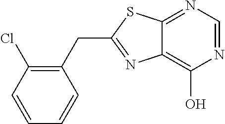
C1(CC2=NC3=C(O)N=CN=C3S2)=C(Cl)C=CC=C1
